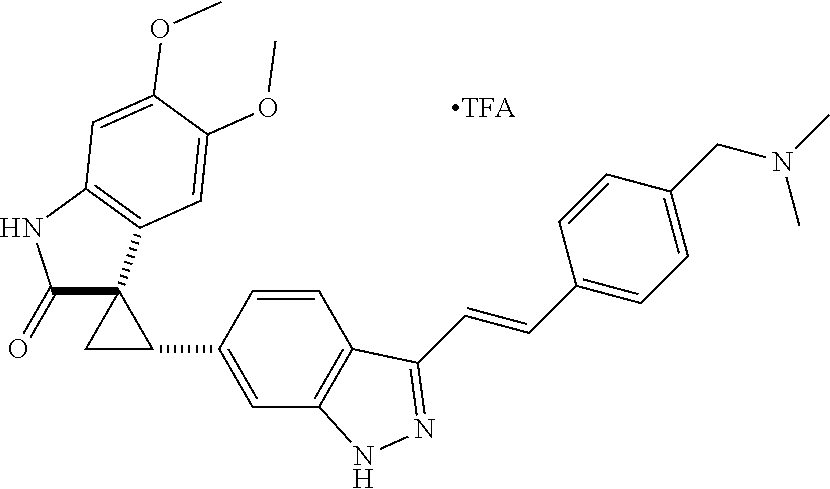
C1(=O)C2(C3=C(N1)C=C(OC)C(OC)=C3)CC2C1=CC2=C(C=C1)C(C=CC1=CC=C(CN(C)C)C=C1)=NN2
